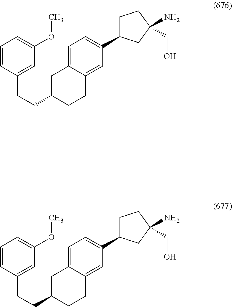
C1=C2C(=CC(C3CCC(N)(CO)C3)=C1)CCC(CCC1=CC(OC)=CC=C1)C2.C1=C2C(=CC(C3CCC(N)(CO)C3)=C1)CCC(CCC1=CC(OC)=CC=C1)C2
